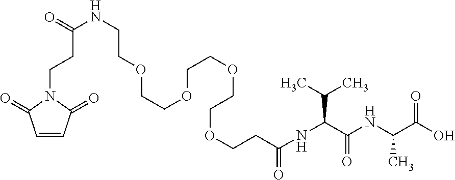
N(C(C(NC(C(O)=O)C)=O)C(C)C)C(=O)CCOCCOCCOCCOCCNC(=O)CCN1C(=O)C=CC1=O
